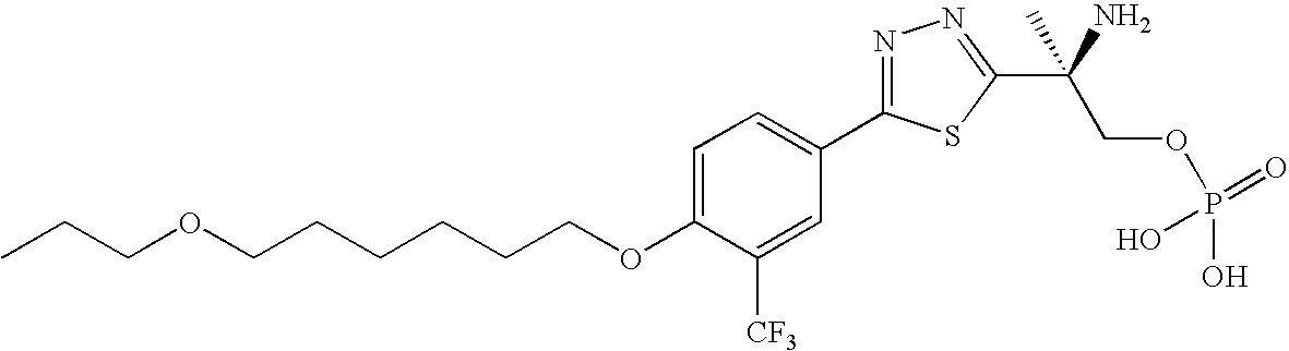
C(CCCCOC1=CC=C(C2=NN=C(C(COP(O)(=O)O)(N)C)S2)C=C1[CF3])COCCC
